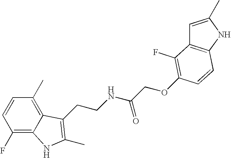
C1(F)=C2C(=C(C)C=C1)C(CCNC(COC1=C(F)C3=C(NC(C)=C3)C=C1)=O)=C(C)N2
